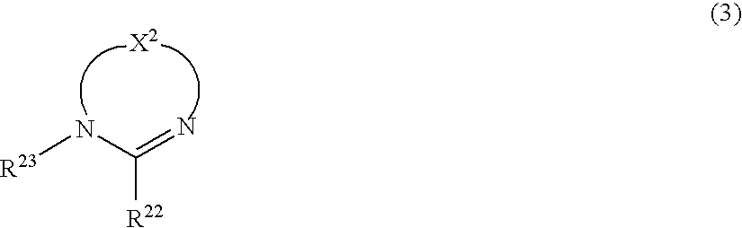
[R23]NC(=N)[R22]
